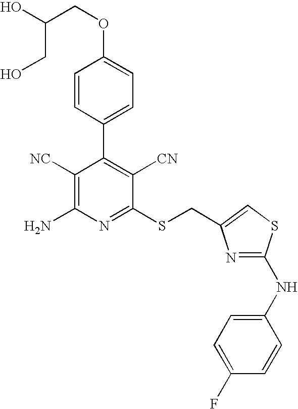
OC(COC1=CC=C(C2=C([CN])C(SCC3=CSC(NC4=CC=C(F)C=C4)=N3)=NC(N)=C2[NC])C=C1)CO
